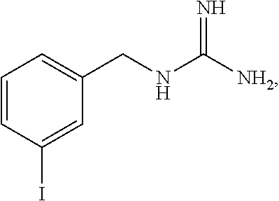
C1=CC(I)=CC(CNC([NH2])=N)=C1
